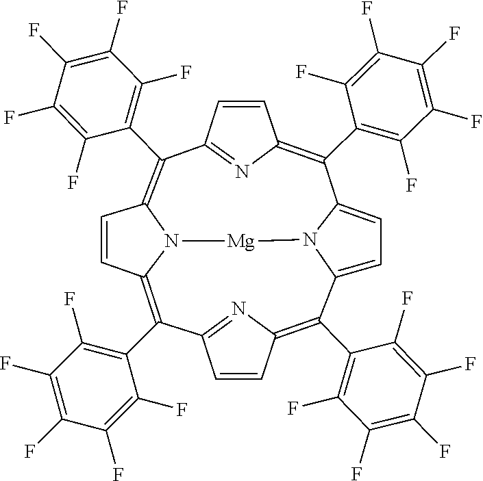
C12=NC(=C(C3=C(F)C(F)=C(F)C(F)=C3F)C3=CC=C4N3[Mg]N3C(=C(C5=C(F)C(F)=C(F)C(F)=C5F)C5=NC(=C4C4=C(F)C(F)=C(F)C(F)=C4F)C=C5)C=CC3=C1C1=C(F)C(F)=C(F)C(F)=C1F)C=C2
